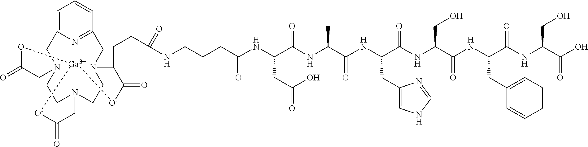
O=C1[O-][Ga]2[O-]C(=O)CN3CCN(C1)CC1=CC=CC(=N1)CN(CC3)C(CCC(NCCCC(NC(C(=O)NC(C)C(=O)NC(CC1=CNC=N1)C(=O)NC(C(NC(C(NC(C(O)=O)CO)=O)CC1=CC=CC=C1)=O)CO)CC(O)=O)=O)=O)C(=O)[O-]2
